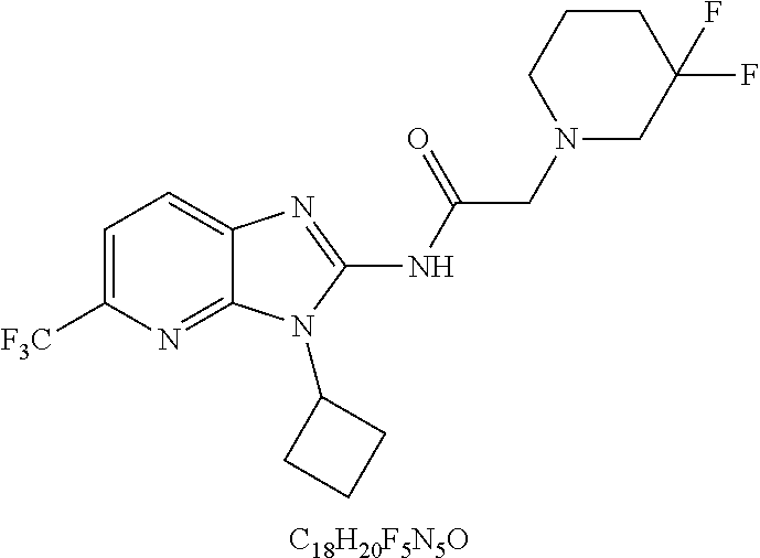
C1=C([F3C])N=C2C(=C1)N=C(NC(CN1CC(F)(F)CCC1)=O)N2C1CCC1.[C18H20F5N5O]
